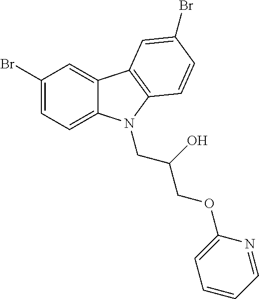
C1(Br)=CC=C2C(=C1)C1=C(N2CC(COC2=CC=CC=N2)O)C=CC(Br)=C1
